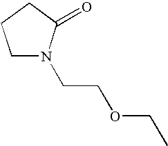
C1N(CCOCC)C(=O)CC1
